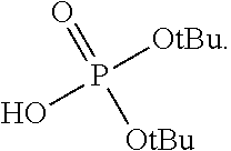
O=P([OtBu])([OtBu])O
